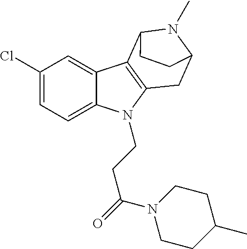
C1(Cl)=CC=C2C(=C1)C1=C(N2CCC(=O)N2CCC(C)CC2)CC2N(C)C1CC2
